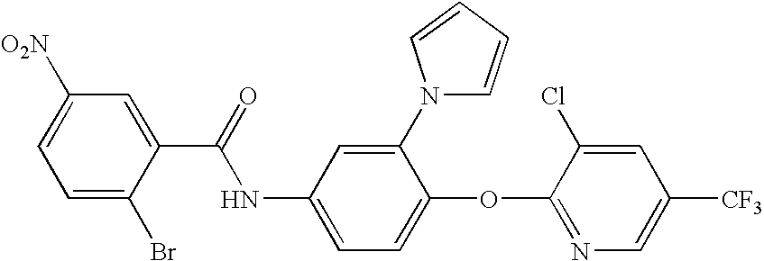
C1=C(Br)C(C(=O)NC2=CC=C(OC3=NC=C([CF3])C=C3Cl)C(N3C=CC=C3)=C2)=CC([O2N])=C1
